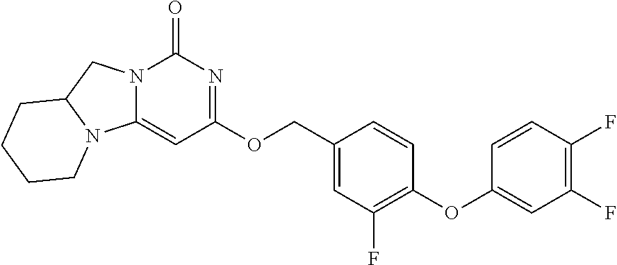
C1(OC2=CC(F)=C(F)C=C2)=C(F)C=C(COC2=NC(=O)N3C(=C2)N2C(C3)CCCC2)C=C1
